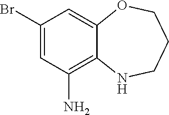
C1(Br)=CC(N)=C2C(=C1)OCCCN2
